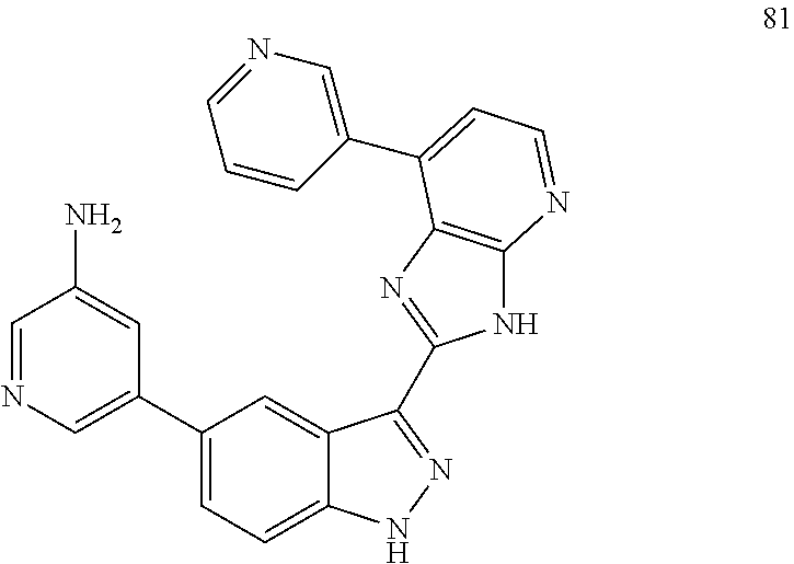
C1=NC=C(C2=CC=C3C(=C2)C(C2=NC4=C(N2)N=CC=C4C2=CN=CC=C2)=NN3)C=C1N
